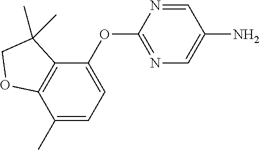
C1=NC(OC2=CC=C(C)C3=C2C(C)(C)CO3)=NC=C1N
